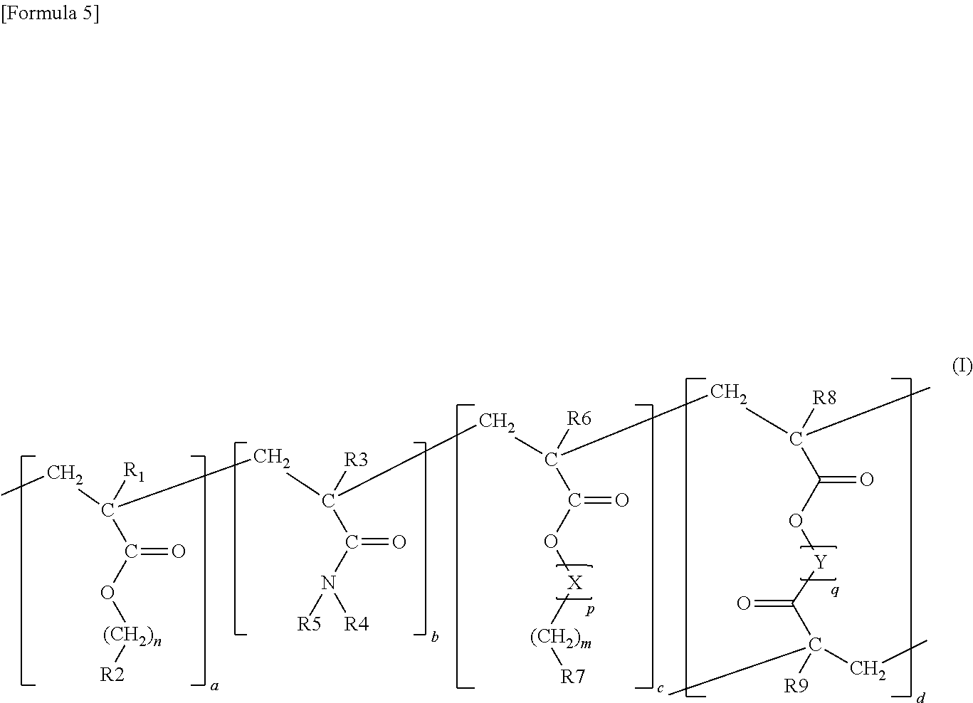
C([R1])(C(O[(CH2)n][R2])=O)(CC([R3])(C(N([R4])[R5])=O)CC([R6])(C(O[X][(CH2)m][R7])=O)CC([R8])(C)C(O[Y]C(=O)C(CC)([R9])C)=O)CC
